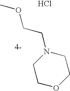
COCCN1CCOCC1.Cl
